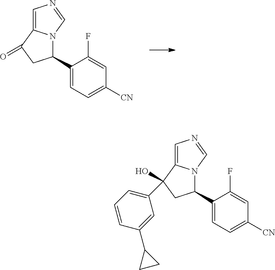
C1(C2N3C(=CN=C3)C(=O)C2)=CC=C([CN])C=C1F.C1(C2N3C(=CN=C3)C(C3=CC=CC(C4CC4)=C3)(O)C2)=CC=C([CN])C=C1F
